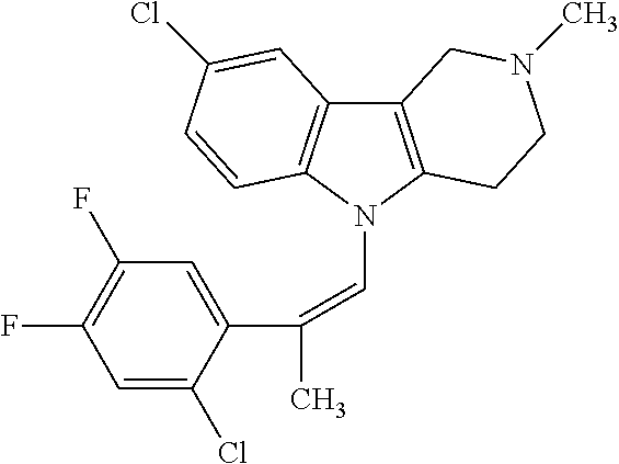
C12=C(N(C=C(C)C3=CC(F)=C(F)C=C3Cl)C3=C1C=C(Cl)C=C3)CCN(C)C2
